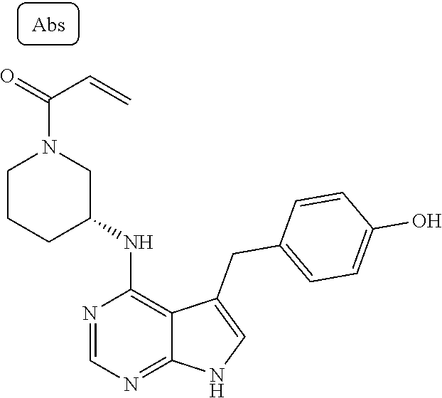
N1=CN=C2C(=C1NC1CN(C(C=C)=O)CCC1)C(CC1=CC=C(O)C=C1)=CN2
